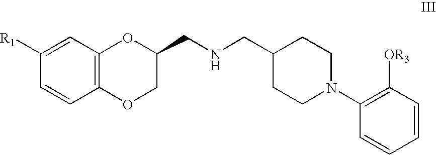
C12=C(C=C([R1])C=C1)OC(CNCC1CCN(C3=C([OR3])C=CC=C3)CC1)CO2
